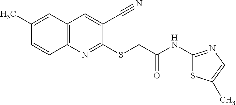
C1(C)=CC2=C(C=C1)N=C(SCC(NC1=NC=C(C)S1)=O)C(C#N)=C2
